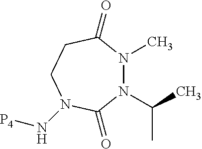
N1(C)N(C(C)C)C(=O)N(N[P4])CCC1=O
